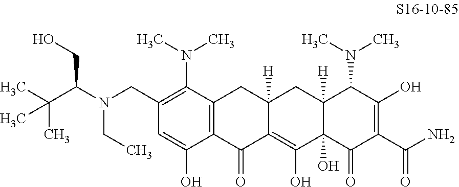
C12=C(C(N(C)C)=C(CN(CC)C(C(C)(C)C)CO)C=C1O)CC1([H])C(=C(O)C3(O)C([H])(C1)C(N(C)C)C(O)=C(C(=O)N)C3=O)C2=O
